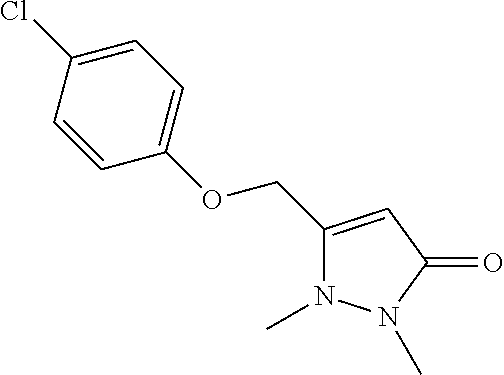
C1(COC2=CC=C(Cl)C=C2)=CC(=O)N(C)N1C
